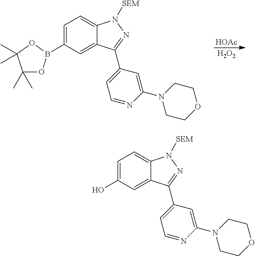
C1=C(O)C=C2C(=C1)N([SEM])N=C2C1=CC=NC(N2CCOCC2)=C1.[HOAc].[H2O2].C1=C(B2OC(C)(C)C(C)(C)O2)C=C2C(=C1)N([SEM])N=C2C1=CC=NC(N2CCOCC2)=C1
